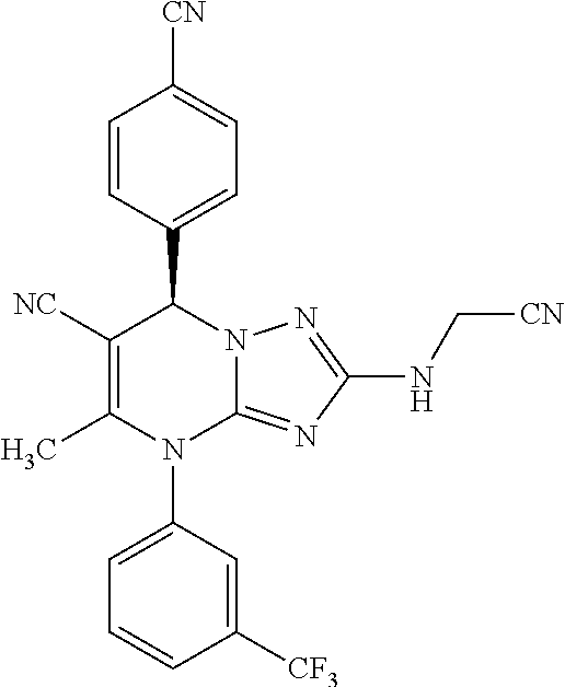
C1=CC(C2C([NC])=C(C)N(C3=CC=CC([CF3])=C3)C3=NC(NC[CN])=NN23)=CC=C1[CN]
